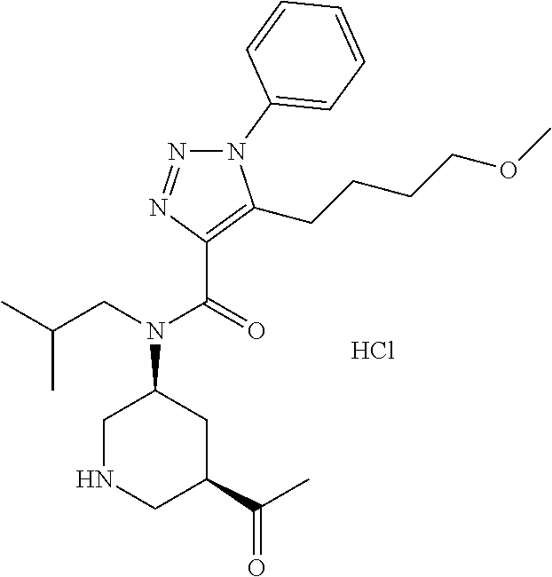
N1(C2=CC=CC=C2)N=NC(C(=O)N(CC(C)C)C2CNCC(C(C)=O)C2)=C1CCCCOC.Cl
